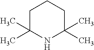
C1C(C)(C)NC(C)(C)CC1
